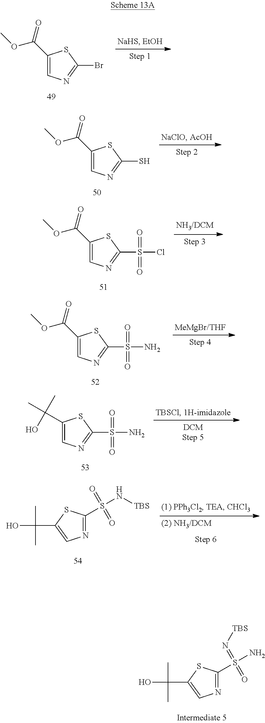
C1(C(=O)OC)=CN=C(Br)S1.C1(C(=O)OC)=CN=C(S)S1.C1(C(=O)OC)=CN=C(S(Cl)(=O)=O)S1.C1(C(=O)OC)=CN=C(S(N)(=O)=O)S1.C1(C(C)(C)O)=CN=C(S(N)(=O)=O)S1.N1=C(S(N[TBS])(=O)=O)SC(C(O)(C)C)=C1.N1=C(S(N)(=N[TBS])=O)SC(C(O)(C)C)=C1
